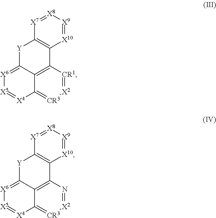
C12=C3[CR1]=[X2][CR3]=C1[X4]=[X5][X6]=C2[Y]C1=C3[X10]=[X9][X8]=[X7]1.C12=C3N=[X2][CR3]=C1[X4]=[X5][X6]=C2[Y]C1=C3[X10]=[X9][X8]=[X7]1
